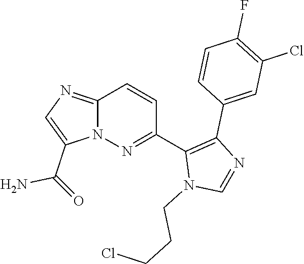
C12=NC=C(C(=O)N)N1N=C(C1=C(C3=CC(Cl)=C(F)C=C3)N=CN1CCCCl)C=C2
